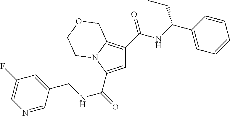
C1=C(C(=O)NCC2=CC(F)=CN=C2)N2C(=C1C(NC(C1=CC=CC=C1)CC)=O)COCC2
